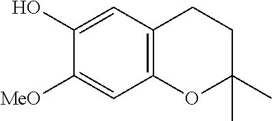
C1(O)=CC2=C(C=C1[MeO])OC(C)(C)CC2
